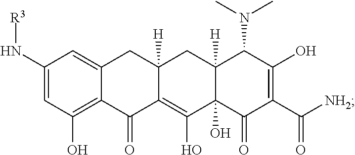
C1(N[R3])=CC(O)=C2C(=C1)CC1([H])C(=C(O)C3(O)C([H])(C1)C(N(C)C)C(O)=C(C([NH2])=O)C3=O)C2=O
